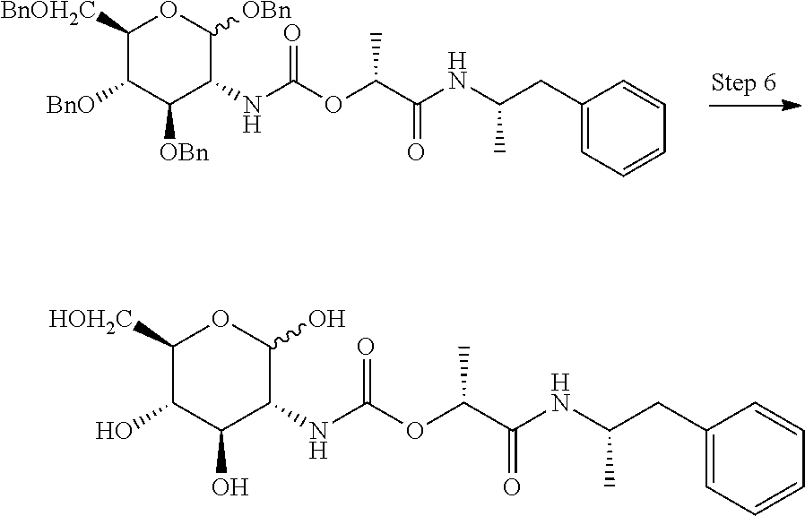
C1(CC(NC(C(OC(NC2C([OBn])OC([BnOH2C])C([BnO])C2[OBn])=O)C)=O)C)=CC=CC=C1.C1(CC(NC(C(OC(NC2C(O)OC([HOH2C])C(O)C2O)=O)C)=O)C)=CC=CC=C1
